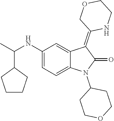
C1(NC(C)C2CCCC2)=CC=C2C(=C1)C(=C1NCCOC1)C(=O)N2C1CCOCC1
